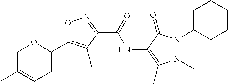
C1C(C)=CCC(C2=C(C)C(C(=O)NC3=C(C)N(C)N(C4CCCCC4)C3=O)=NO2)O1
